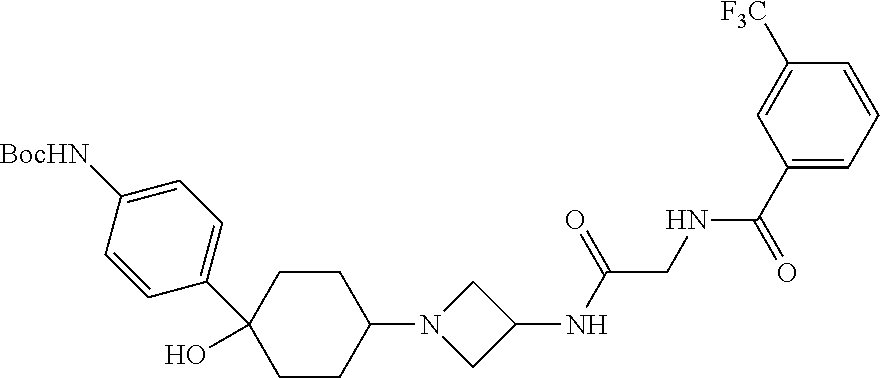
C1(C(=O)NCC(NC2CN(C3CCC(C4=CC=C([BocHN])C=C4)(O)CC3)C2)=O)=CC=CC([F3C])=C1
